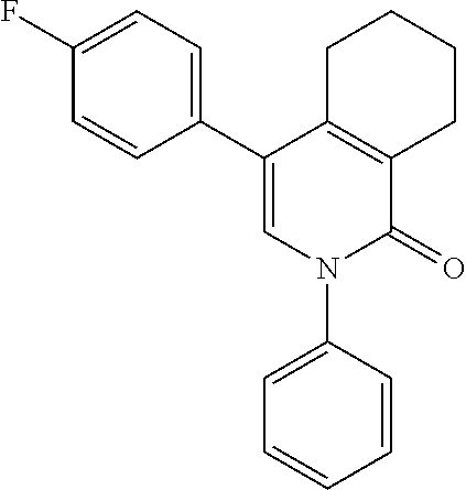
C12=C(C(C3=CC=C(F)C=C3)=CN(C3=CC=CC=C3)C1=O)CCCC2
